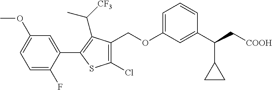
C1(Cl)=C(COC2=CC=CC(C(C[COOH])C3CC3)=C2)C(C([CF3])C)=C(C2=CC(OC)=CC=C2F)S1
